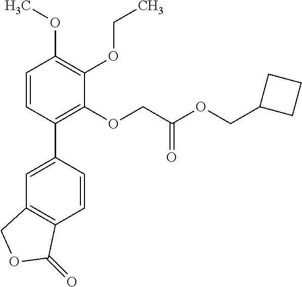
C1=C(C2=C(OCC(OCC3CCC3)=O)C(OCC)=C(OC)C=C2)C=CC2=C1COC2=O
